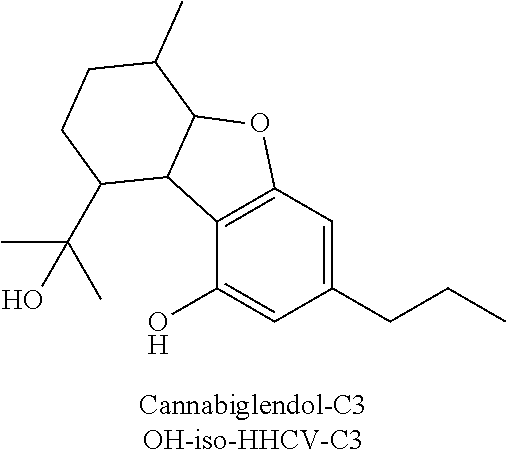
C1(O)=CC(CCC)=CC2=C1C1C(O2)C(C)CCC1C(C)(C)O
